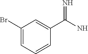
C1(Br)=CC=CC(C(N)=N)=C1
